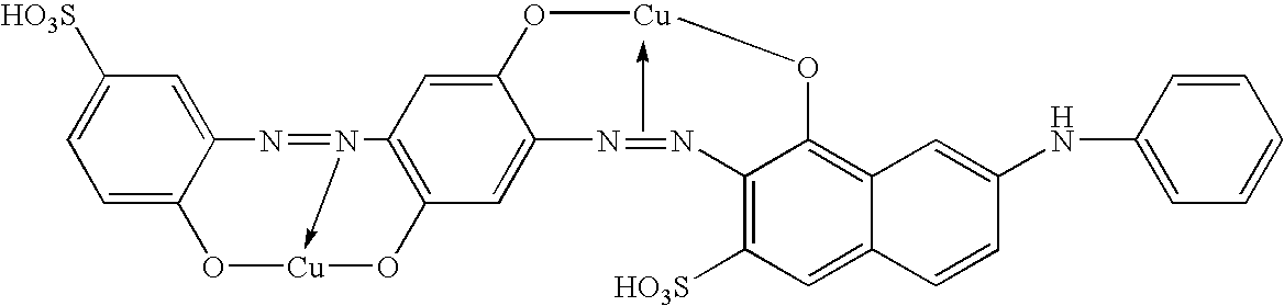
C1=C2C(=CC([HO3S])=C1)N=N1->[Cu](O2)OC2=C1C=C1C(=C2)N=NC2=C([HO3S])C=C3C(=C2O[Cu]O1)C=C(NC1=CC=CC=C1)C=C3
